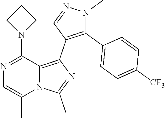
C1=C(C)N2C(=C(C3=C(C4=CC=C([CF3])C=C4)N(C)N=C3)N=C2C)C(N2CCC2)=N1
